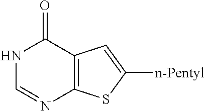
N1C=NC2=C(C1=O)C=C([n-Pentyl])S2
